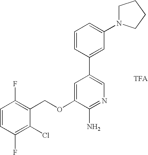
C1=CC(F)=C(Cl)C(COC2=CC(C3=CC(N4CCCC4)=CC=C3)=CN=C2N)=C1F
